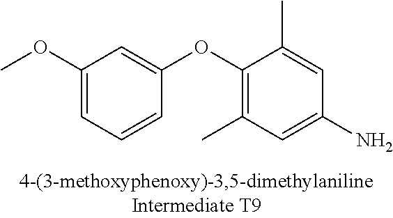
C1(OC)=CC=CC(OC2=C(C)C=C(N)C=C2C)=C1
